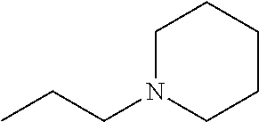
C1N(CCC)CCCC1
